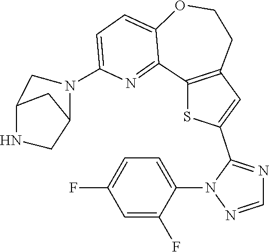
C12NCC(C1)N(C1=CC=C3OCCC4=C(SC(C5=NC=NN5C5=CC=C(F)C=C5F)=C4)C3=N1)C2
